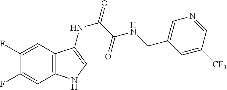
C1(F)=CC2=C(C=C1F)NC=C2NC(C(NCC1=CN=CC([CF3])=C1)=O)=O
